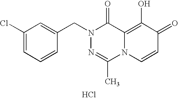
C1(Cl)=CC=CC(CN2N=C(C)N3C(=C(O)C(=O)C=C3)C2=O)=C1.Cl
